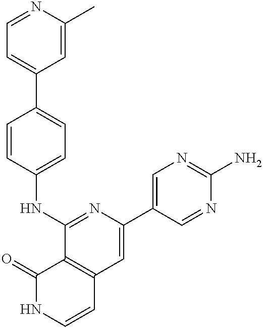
C1=CC(NC2=NC(C3=CN=C(N)N=C3)=CC3=C2C(=O)NC=C3)=CC=C1C1=CC=NC(C)=C1
